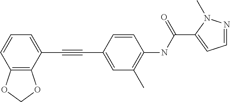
C1(C#CC2=CC(C)=C(NC(=O)C3=CC=NN3C)C=C2)=CC=CC2=C1OCO2
